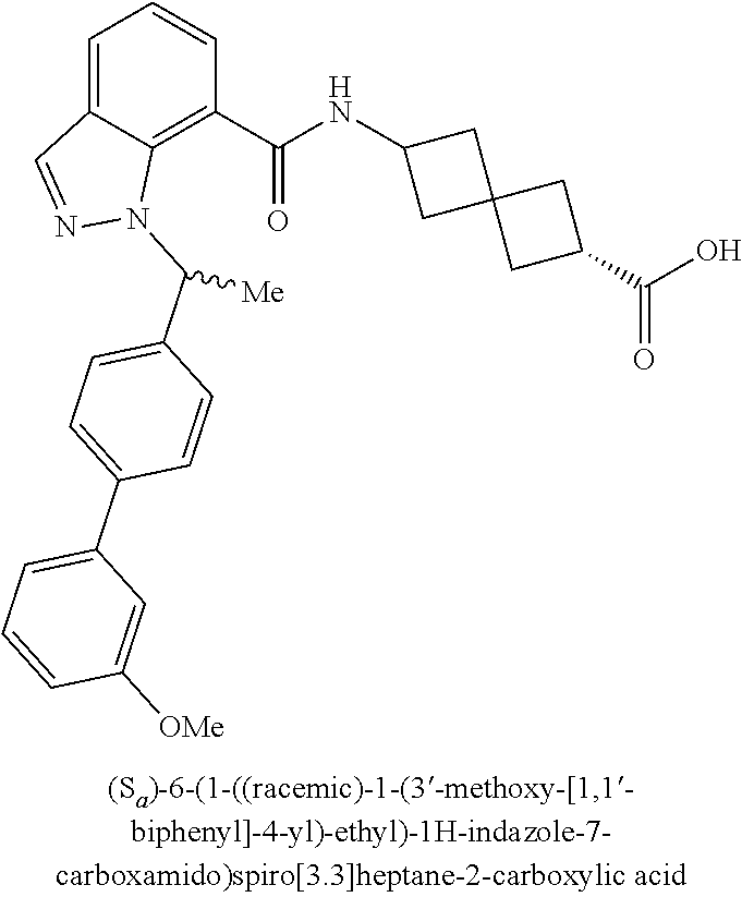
C1=C2C(=C(C(NC3CC4(C3)CC(C(O)=O)C4)=O)C=C1)N(C(C1=CC=C(C3=CC=CC([OMe])=C3)C=C1)[Me])N=C2
